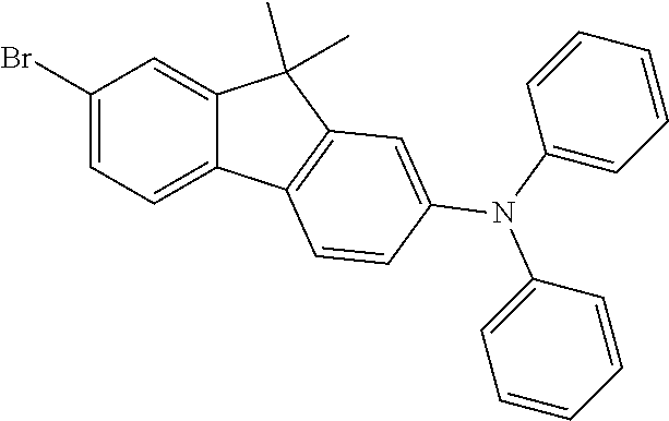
C1(Br)=CC=C2C(=C1)C(C)(C)C1=C2C=CC(N(C2=CC=CC=C2)C2=CC=CC=C2)=C1
